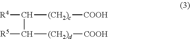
[R4]C([(CH2)c][COOH])C([R5])[(CH2)d][COOH]
